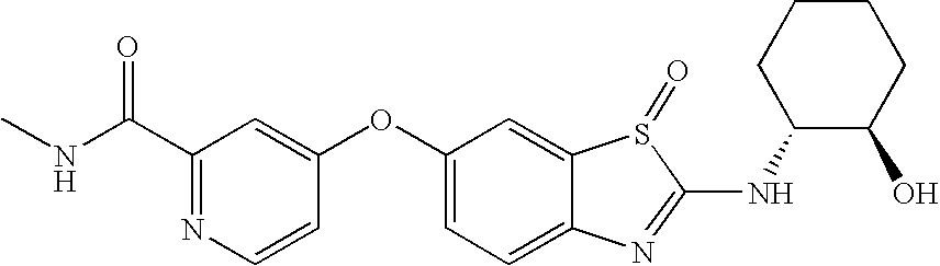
C1(C(NC)=O)=NC=CC(OC2=CC=C3C(=C2)S(=O)C(NC2C(O)CCCC2)=N3)=C1
